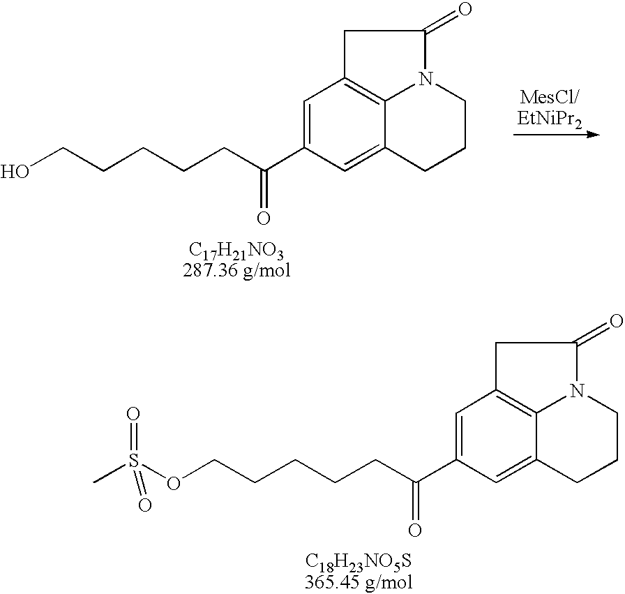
C1=C(C(CCCCCO)=O)C=C2C3=C1CC(=O)N3CCC2.C1=C(C(CCCCCOS(C)(=O)=O)=O)C=C2C3=C1CC(=O)N3CCC2
